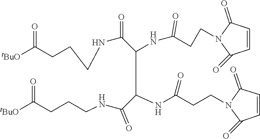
[tBuO]C(CCCNC(C(C(NC(CCN1C(=O)C=CC1=O)=O)C(NCCCC([tBuO])=O)=O)NC(CCN1C(=O)C=CC1=O)=O)=O)=O
